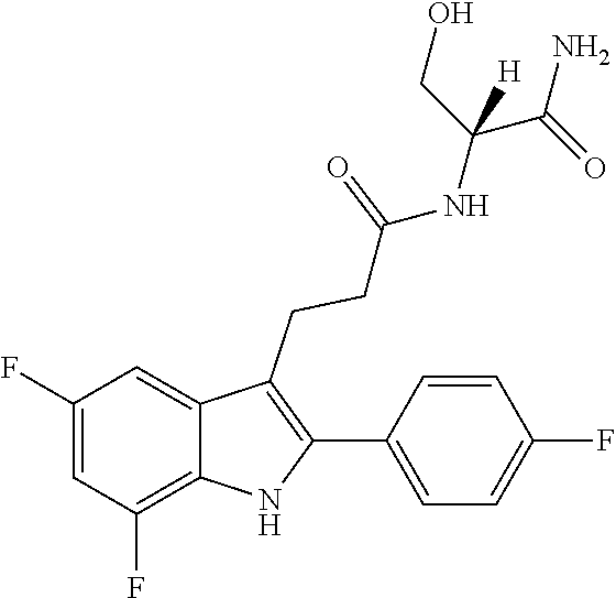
C1(C2=C(CCC(=O)NC(C(N)=O)(CO)[H])C3=CC(F)=CC(F)=C3N2)=CC=C(F)C=C1
